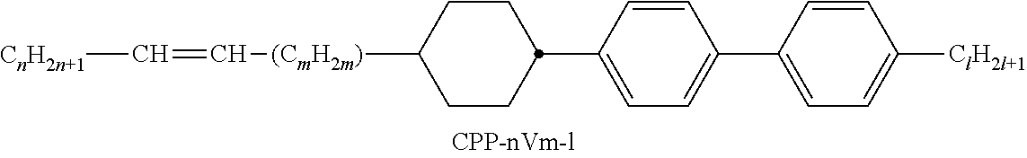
C1([(CmH2m)]C=C[CnH2n+1])CCC(C2=CC=C(C3=CC=C([ClH2l+1])C=C3)C=C2)CC1
